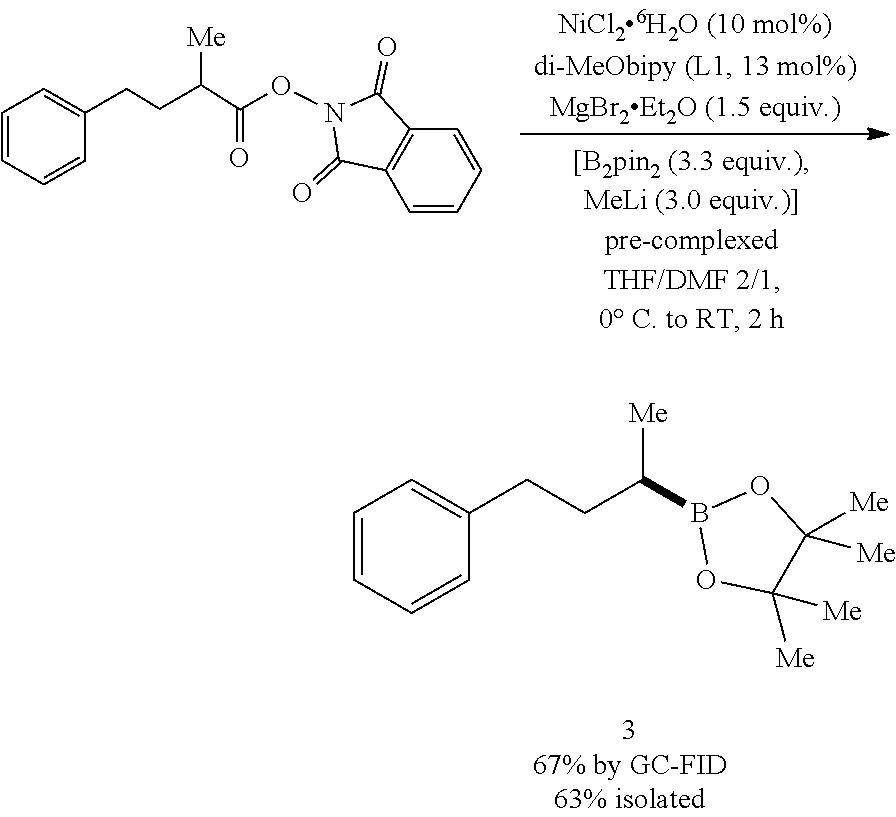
C1=CC=CC(CCC(B2OC([Me])([Me])C([Me])([Me])O2)[Me])=C1.C1=CC=CC(CCC(C(ON2C(=O)C3=C(C=CC=C3)C2=O)=O)[Me])=C1
